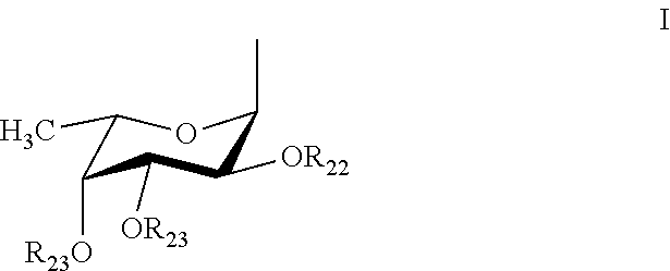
CC1C([R23O])C([OR23])C([OR22])C(C)O1
